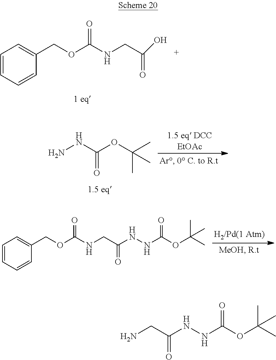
C1=CC=CC(COC(NCC(=O)O)=O)=C1.NNC(OC(C)(C)C)=O.C1=CC=CC(COC(NCC(=O)NNC(OC(C)(C)C)=O)=O)=C1.NCC(=O)NNC(OC(C)(C)C)=O
